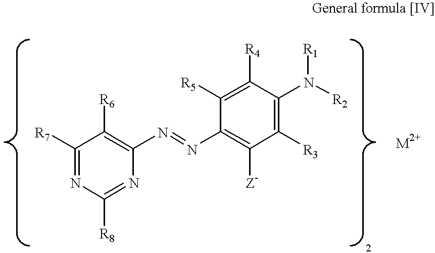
C1([R7])=NC([R8])=NC(N=NC2=C([Z-])C([R3])=C(N([R2])[R1])C([R4])=C2[R5])=C1[R6].[M2+]
